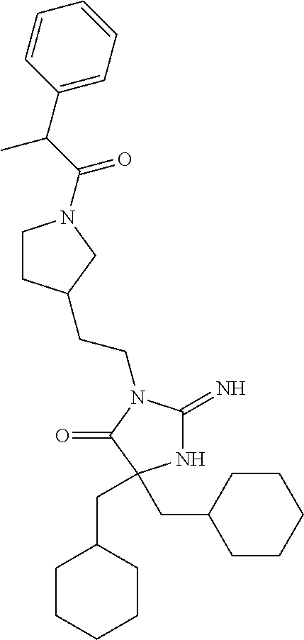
N1C(=N)N(CCC2CCN(C(=O)C(C3=CC=CC=C3)C)C2)C(=O)C1(CC1CCCCC1)CC1CCCCC1
